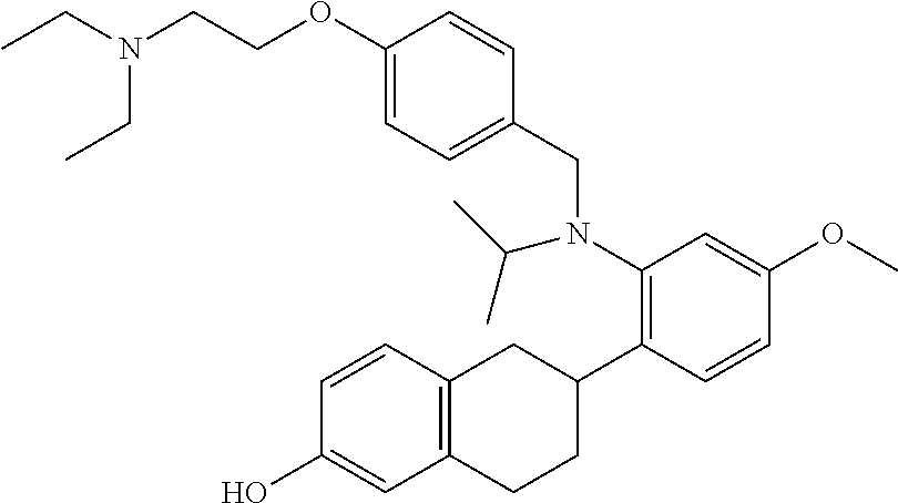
N(CCOC1=CC=C(CN(C2=C(C3CC4=C(CC3)C=C(O)C=C4)C=CC(OC)=C2)C(C)C)C=C1)(CC)CC
